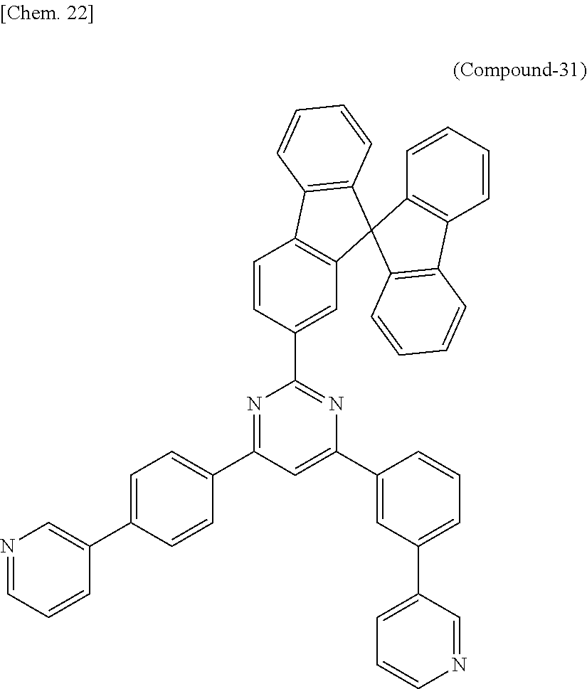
N1=CC=CC(C2=CC=C(C3=NC(C4=CC5=C(C=C4)C4=C(C56C5=C(C7=C6C=CC=C7)C=CC=C5)C=CC=C4)=NC(C4=CC(C5=CC=CN=C5)=CC=C4)=C3)C=C2)=C1
